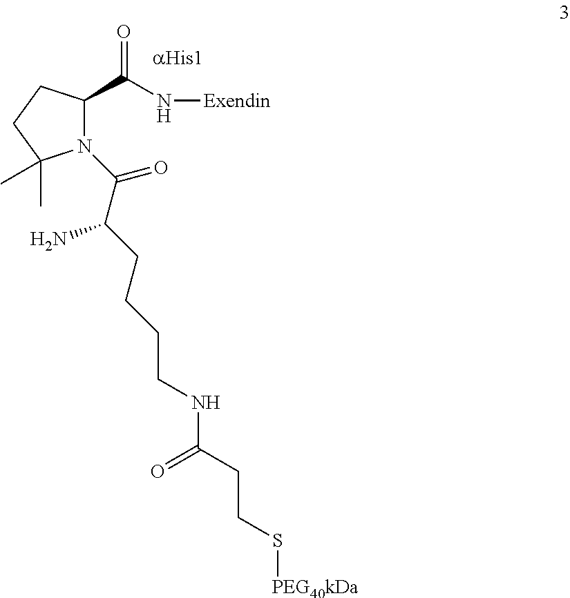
N1(C(=O)C(CCCCNC(=O)CCS[PEG40kDa])N)C(C(N[Exendin])=O)CCC1(C)C
